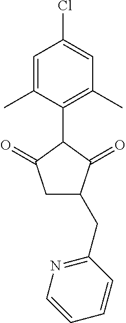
C1=C(C)C(C2C(=O)CC(CC3=NC=CC=C3)C2=O)=C(C)C=C1Cl
